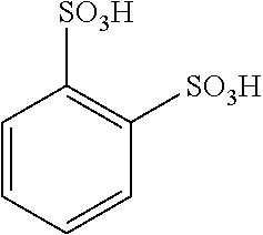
C1=CC=CC([SO3H])=C1[SO3H]
